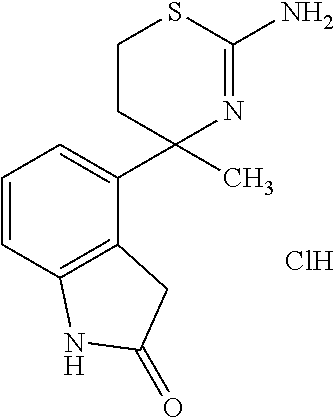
C1CC(C2=CC=CC3=C2CC(=O)N3)(C)N=C(N)S1.Cl
